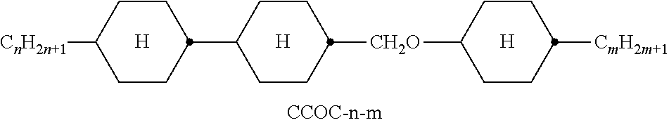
C1C(C2CCC([CnH2n+1])CC2)CCC([CH2O]C2CCC([CmH2m+1])CC2)C1
